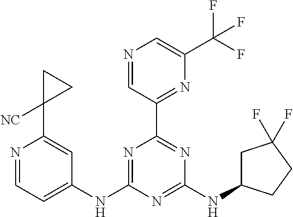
N1=C(NC2=CC=NC(C3([NC])CC3)=C2)N=C(NC2CC(F)(F)CC2)N=C1C1=NC(C(F)(F)F)=CN=C1
